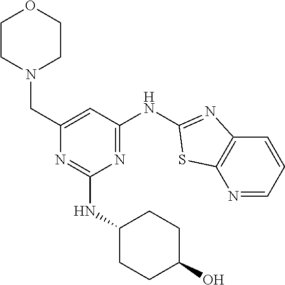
N1=CC=CC2=C1SC(NC1=NC(NC3CCC(O)CC3)=NC(CN3CCOCC3)=C1)=N2
